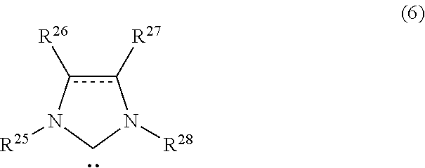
c1([R27])c([R26])N([R25])CN1[R28]
